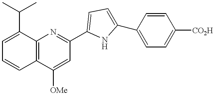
C12=C(C([OMe])=CC(C3=CC=C(C4=CC=C([CO2H])C=C4)N3)=N1)C=CC=C2C(C)C
